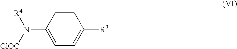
C1=C(N([ClOC])[R4])C=CC([R3])=C1
